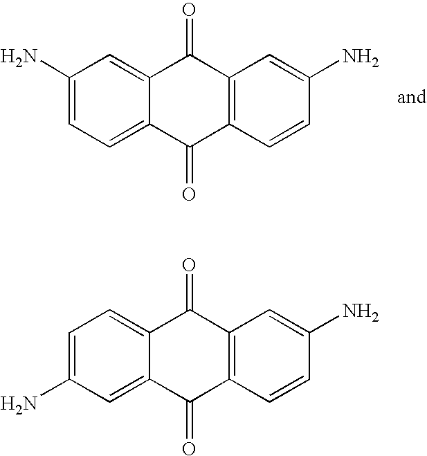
C1(N)=CC=C2C(=C1)C(=O)C1=C(C2=O)C=CC(N)=C1.C1=C(N)C=C2C(=C1)C(=O)C1=C(C2=O)C=CC(N)=C1
